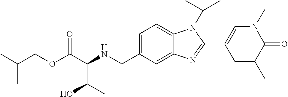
C1=C(CNC(C(OCC(C)C)=O)C(O)C)C=C2C(=C1)N(C(C)C)C(C1=CN(C)C(=O)C(C)=C1)=N2
